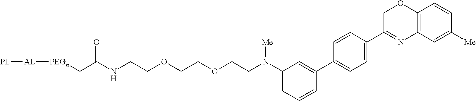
[PL][AL][PEGn]CC(NCCOCCOCCN(C1=CC=CC(C2=CC=C(C3=NC4=C(OC3)C=CC([Me])=C4)C=C2)=C1)[Me])=O
